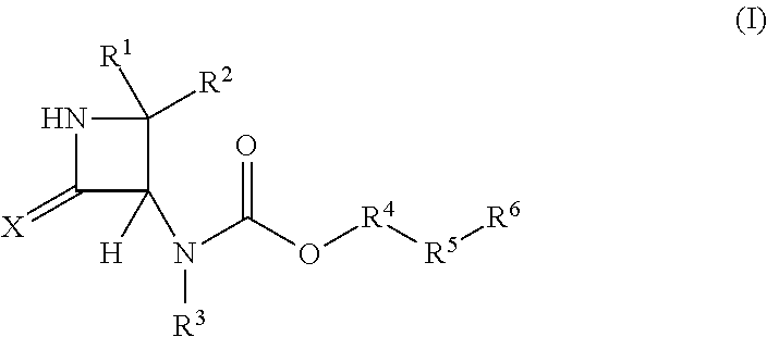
N1C(=[X])C([H])(N(C(O[R4][R5][R6])=O)[R3])C1([R1])[R2]
